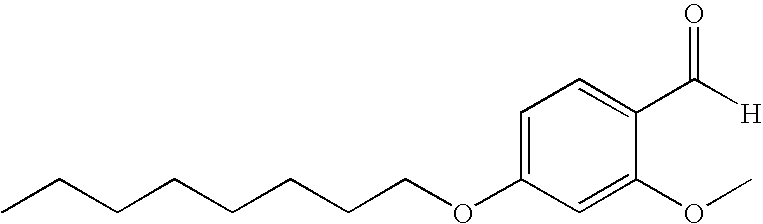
CCCCCCCCOC1=CC=C(C([H])=O)C(OC)=C1
